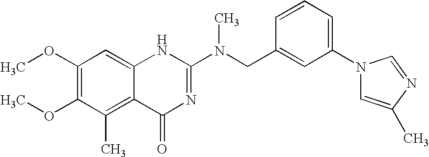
C1(OC)=C(OC)C(C)=C2C(=C1)NC(N(CC1=CC(N3C=C(C)N=C3)=CC=C1)C)=NC2=O
